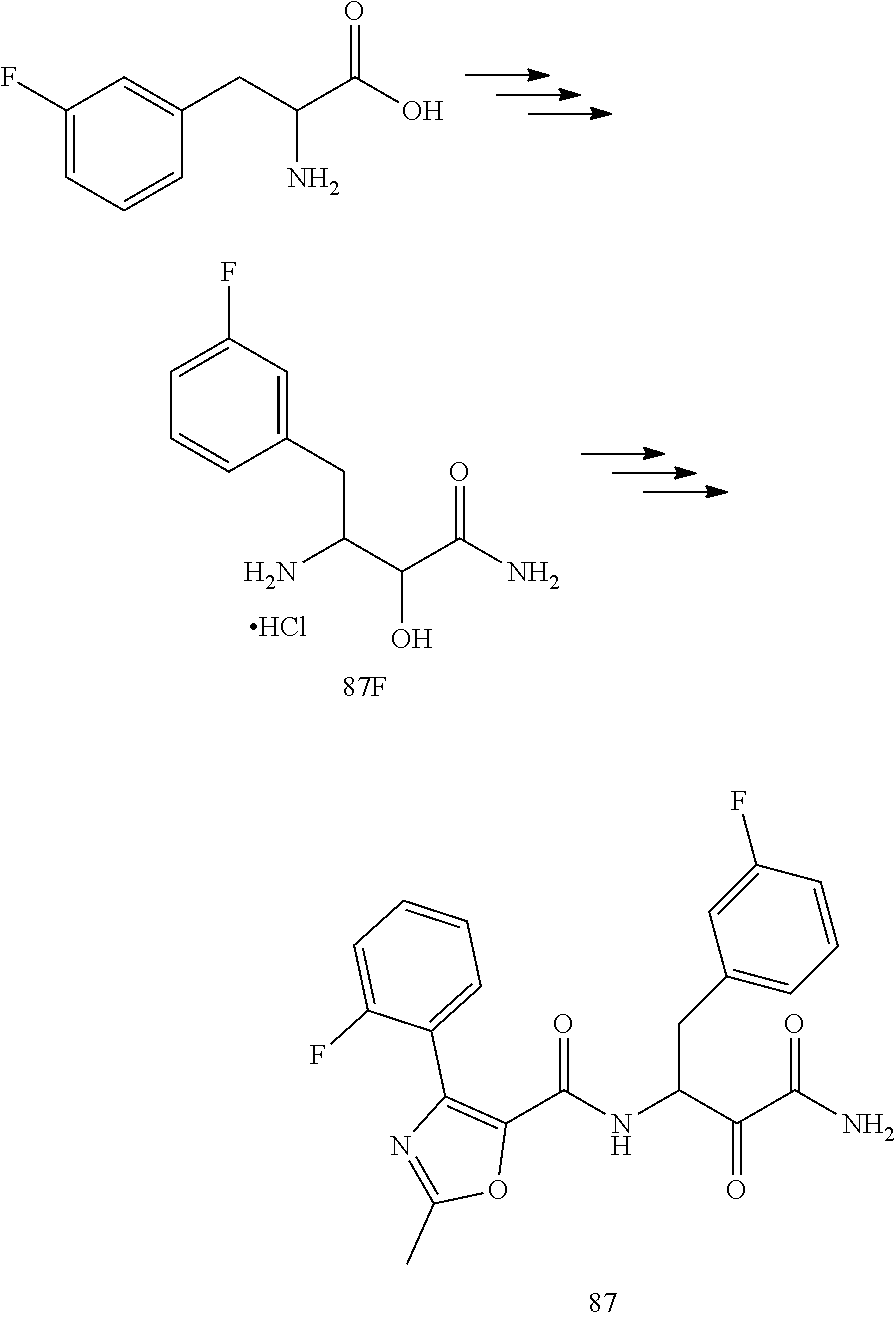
C1(F)=CC=CC(CC(C(=O)O)N)=C1.C1=C(F)C=C(CC(N)C(C(=O)N)O)C=C1.Cl.C(C(NC(=O)C1=C(C2=CC=CC=C2F)N=C(C)O1)C(C(=O)N)=O)C1=CC=CC(F)=C1
